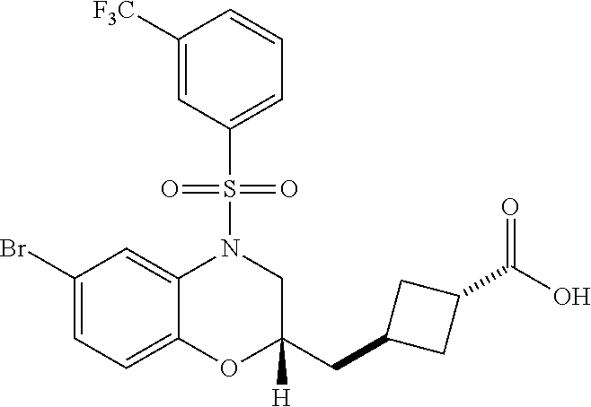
C1([F3C])=CC(S(=O)(=O)N2C3=CC(Br)=CC=C3OC(CC3CC(C(=O)O)C3)([H])C2)=CC=C1
